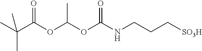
CC(C(OC(OC(NCCC[SO3H])=O)C)=O)(C)C
